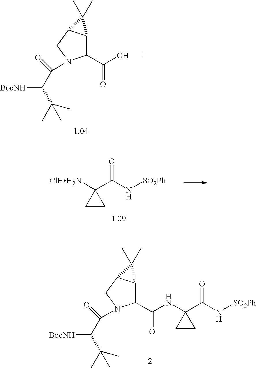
C1(C(O)=O)C2C(CN1C(C([BocNH])C(C)(C)C)=O)C2(C)C.C1CC1(C(=O)N[SO2Ph])[ClHH2N].C1(C(NC2(C(=O)N[SO2Ph])CC2)=O)C2C(CN1C(C([BocNH])C(C)(C)C)=O)C2(C)C
